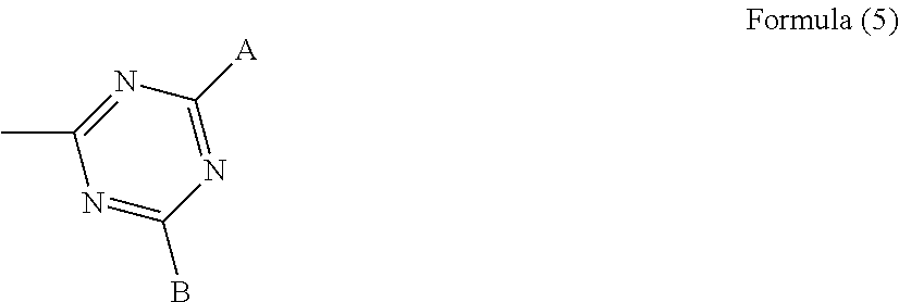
N1=C(C)N=C(B)N=C1[A]
